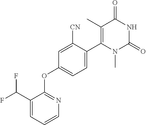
C1=CC=C(C(F)F)C(OC2=CC=C(C3=C(C)C(=O)NC(=O)N3C)C([CN])=C2)=N1
